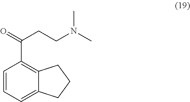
C1=CC=C2C(=C1C(=O)CCN(C)C)CCC2
